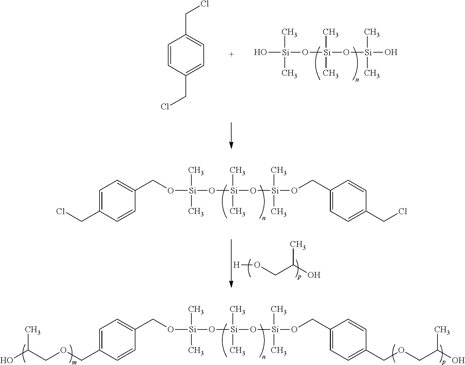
O([Si](O[Si](C)(C)O)(C)C)[Si](C)(C)O.C1=CC(CCl)=CC=C1CCl.O([Si](O[Si](C)(C)OCC1=CC=C(COCC(O)C)C=C1)(C)C)[Si](C)(C)OCC1=CC=C(COCC(O)C)C=C1.O([Si](O[Si](C)(C)OCC1=CC=C(CCl)C=C1)(C)C)[Si](C)(C)OCC1=CC=C(CCl)C=C1.[H]OCC(O)C
